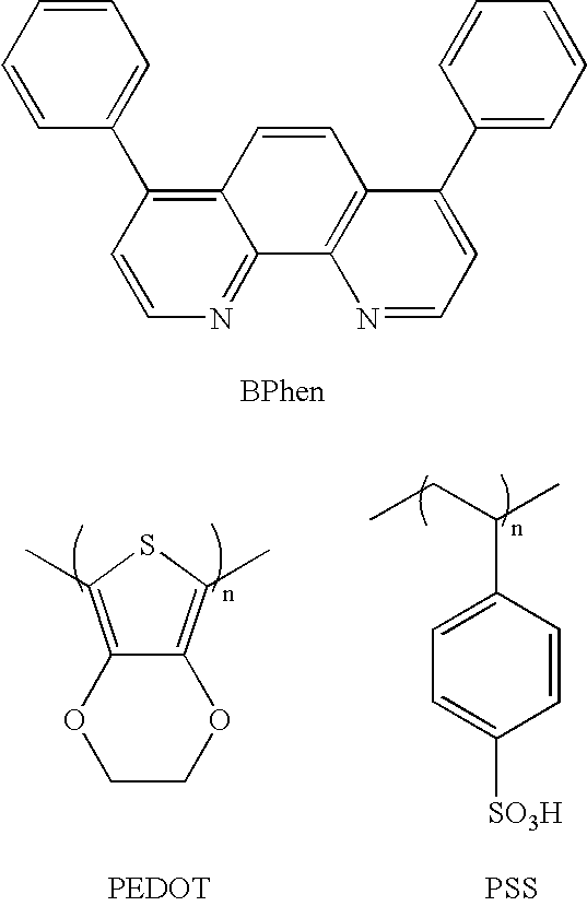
C1=CC=CC(C2=C3C(=NC=C2)C2=C(C=C3)C(C3=CC=CC=C3)=CC=N2)=C1.C12=C(C)SC(C)=C1OCCO2.C1=CC(C(CC)C)=CC=C1[SO3H].[PSS]
